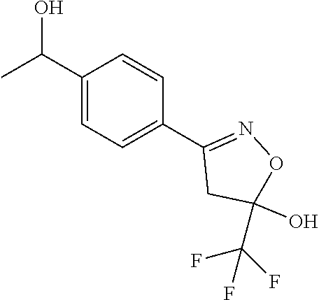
OC(C1=CC=C(C2=NOC(C(F)(F)F)(O)C2)C=C1)C
